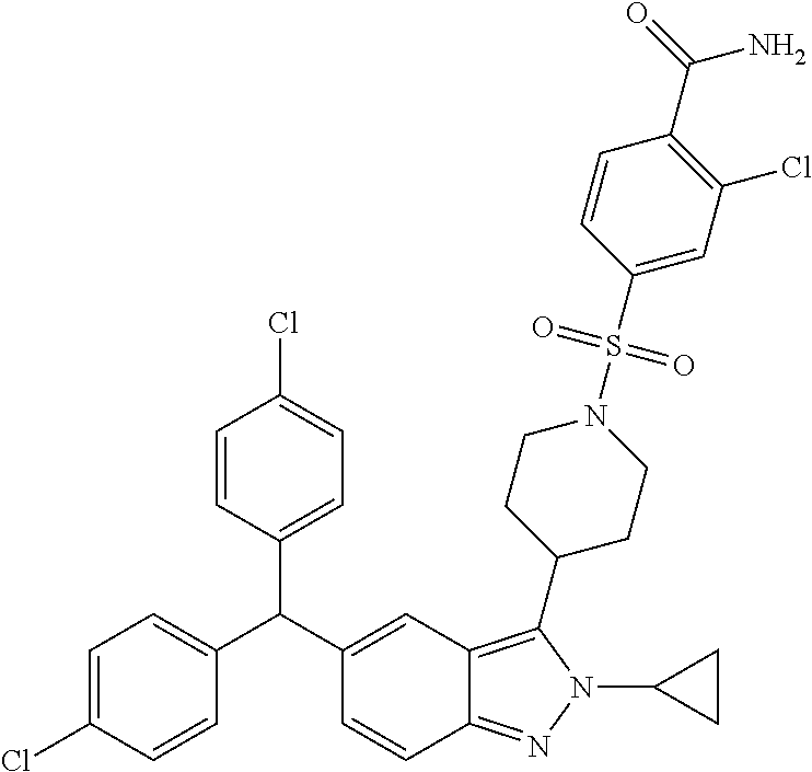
C1=C(Cl)C=CC(C(C2=CC3=C(C4CCN(S(C5=CC(Cl)=C(C(N)=O)C=C5)(=O)=O)CC4)N(C4CC4)N=C3C=C2)C2=CC=C(Cl)C=C2)=C1
